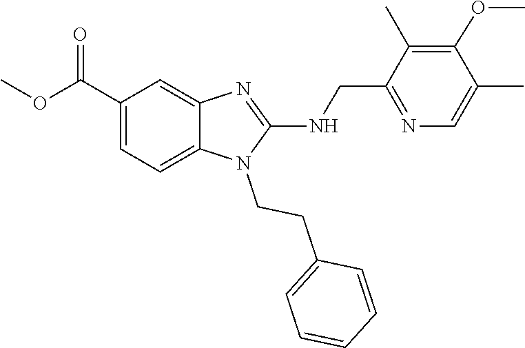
COC(=O)C1=CC=C2N(CCC3=CC=CC=C3)C(NCC3=NC=C(C)C(OC)=C3C)=NC2=C1
